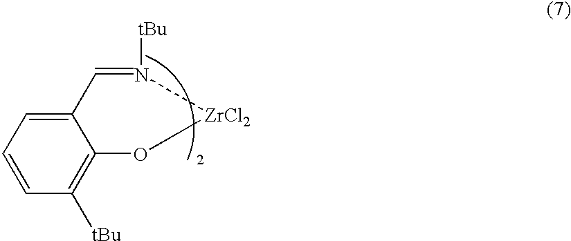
C12=CC=CC([tBu])=C1O[ZrCl2]N([tBu])=C2
